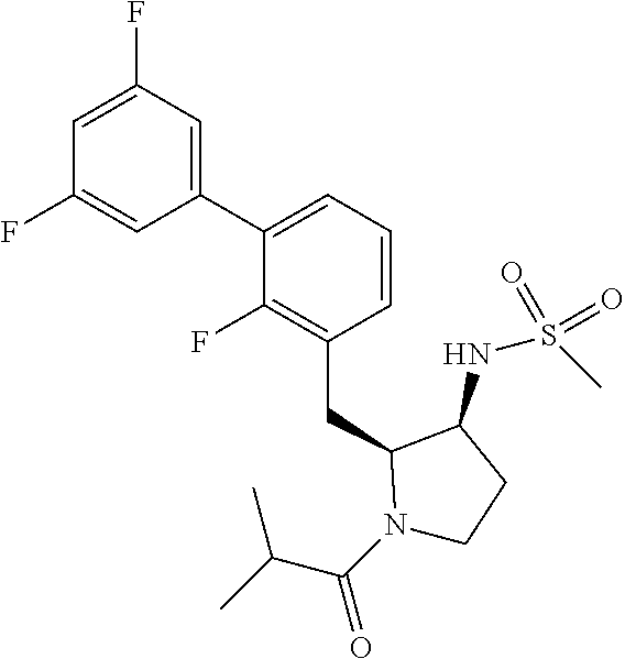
C1(C2=CC=CC(CC3N(C(C(C)C)=O)CCC3NS(C)(=O)=O)=C2F)=CC(F)=CC(F)=C1
